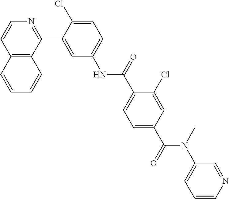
C12=C(C(C3=CC(NC(C4=CC=C(C(=O)N(C5=CC=CN=C5)C)C=C4Cl)=O)=CC=C3Cl)=NC=C1)C=CC=C2
